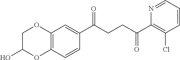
C1(C(CCC(C2=C(Cl)C=CC=N2)=O)=O)=CC2=C(C=C1)OC(O)CO2
